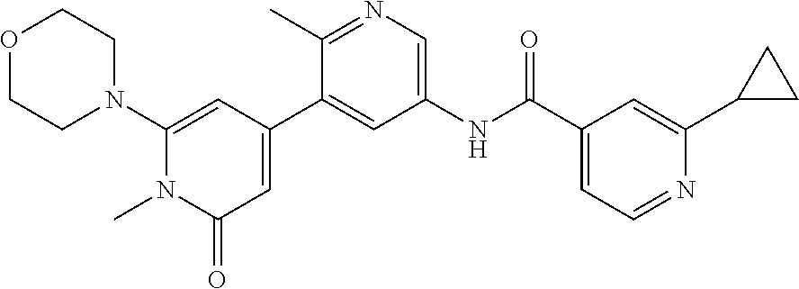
O1CCN(C2=CC(C3=CC(NC(C4=CC=NC(C5CC5)=C4)=O)=CN=C3C)=CC(=O)N2C)CC1
